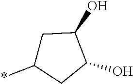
C1C(*)CC(O)C1O
